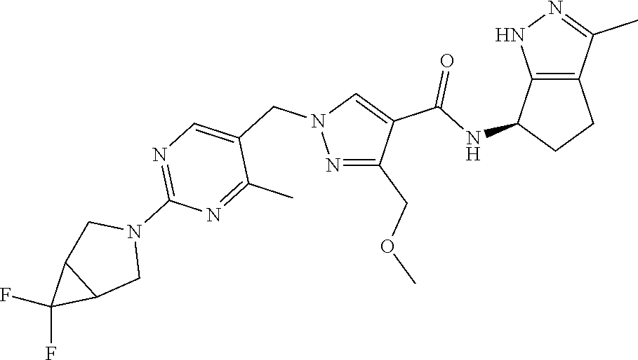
N1=C(COC)C(C(NC2CCC3=C2NN=C3C)=O)=CN1CC1=CN=C(N2CC3C(C2)C3(F)F)N=C1C
